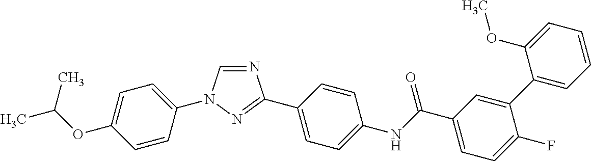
C1=CC(N2C=NC(C3=CC=C(NC(C4=CC=C(F)C(C5=CC=CC=C5OC)=C4)=O)C=C3)=N2)=CC=C1OC(C)C
